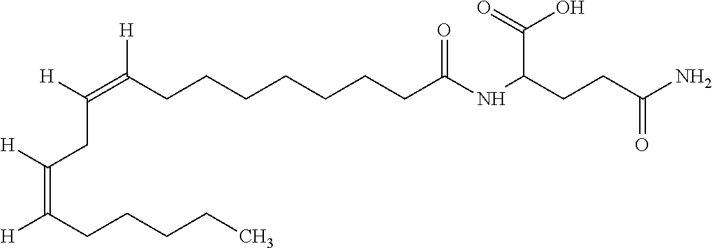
C(=C(CCCCC)[H])([H])CC(=C(CCCCCCCC(NC(C(O)=O)CCC(N)=O)=O)[H])[H]
